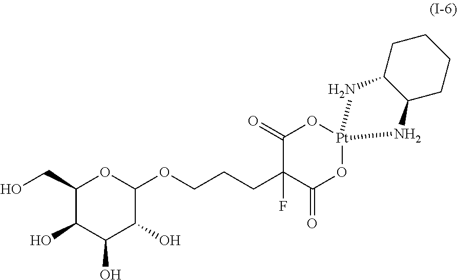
C1(CO)C(O)C(O)C(O)C(OCCCC2(F)C(=O)O[Pt]3(OC2=O)NC2CCCCC2N3)O1
